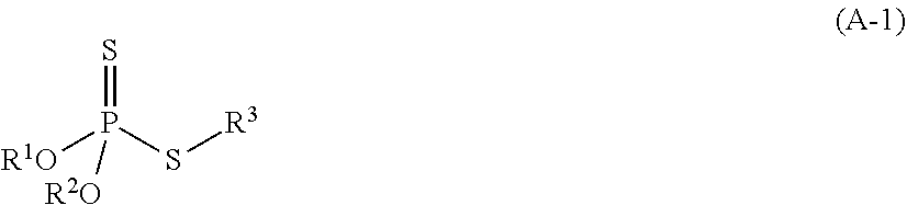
S=P([R1O])(S[R3])[R2O]
